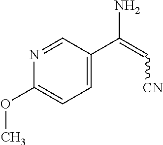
C1=C(C(=C[CN])N)C=NC(OC)=C1
